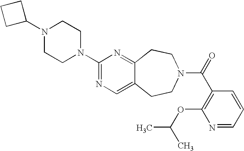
C1(N2CCN(C3=NC=C4C(=N3)CCN(C(=O)C3=C(OC(C)C)N=CC=C3)CC4)CC2)CCC1
